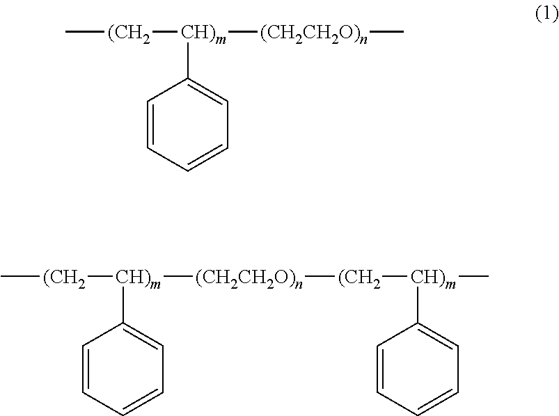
C[(CH2][CH)m]([(CH2CH2O)n]C)C1=CC=CC=C1.C[(CH2][CH)m]([(CH2CH2O)n][(CH2][CH)m](C1=CC=CC=C1)C)C1=CC=CC=C1
